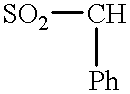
[SO2]C[Ph]
